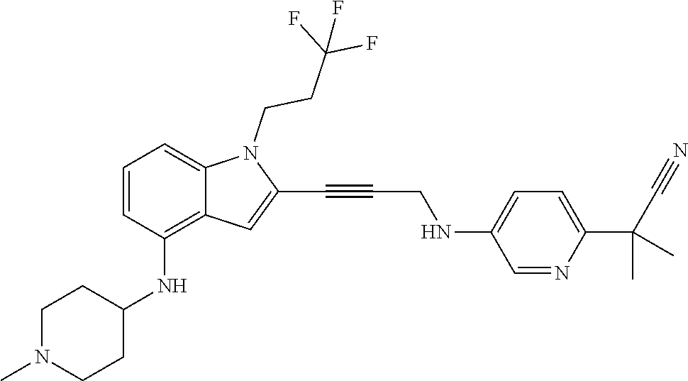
C1=NC(C(C#N)(C)C)=CC=C1NCC#CC1=CC2=C(NC3CCN(C)CC3)C=CC=C2N1CCC(F)(F)F
